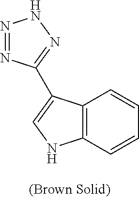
C12=C(C(C3=NNN=N3)=CN1)C=CC=C2
